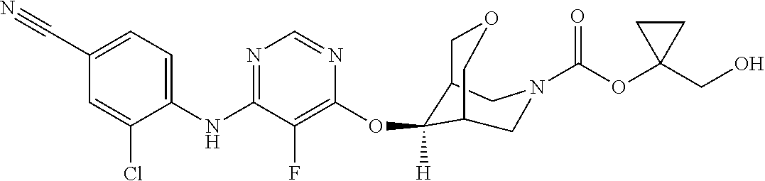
C1(NC2=NC=NC(OC3([H])C4COCC3CN(C(OC3(CO)CC3)=O)C4)=C2F)=CC=C(C#N)C=C1Cl
